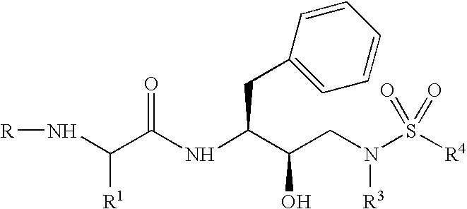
C(C(NC(C(CN(S(=O)(=O)[R4])[R3])O)CC1=CC=CC=C1)=O)(N[R])[R1]
